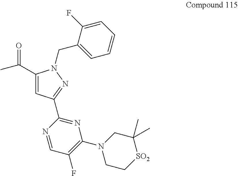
C(=O)(C1=CC(C2=NC(N3CC[SO2]C(C)(C)C3)=C(F)C=N2)=NN1CC1=CC=CC=C1F)C
